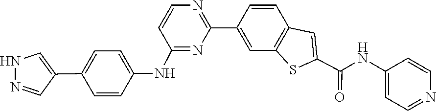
C1=CN=C(C2=CC3=C(C=C2)C=C(C(NC2=CC=NC=C2)=O)S3)N=C1NC1=CC=C(C2=CNN=C2)C=C1
